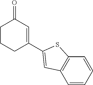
C1(C2=CC3=C(C=CC=C3)S2)=CC(=O)CCC1
